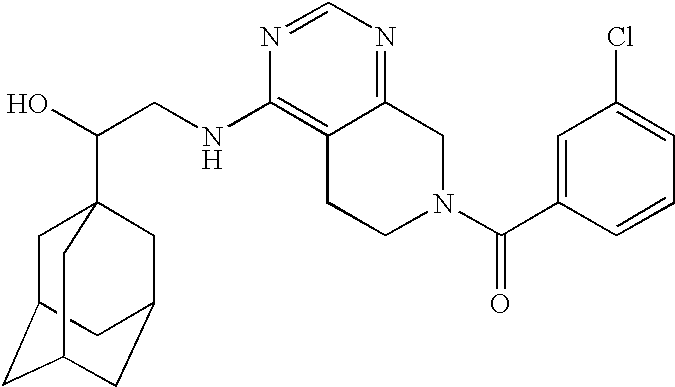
C(CNC1=C2C(=NC=N1)CN(C(=O)C1=CC(Cl)=CC=C1)CC2)(O)C12CC3CC(CC(C1)C3)C2
